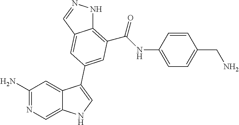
C1(N)=NC=C2C(=C1)C(C1=CC(C(=O)NC3=CC=C(CN)C=C3)=C3NN=CC3=C1)=CN2
